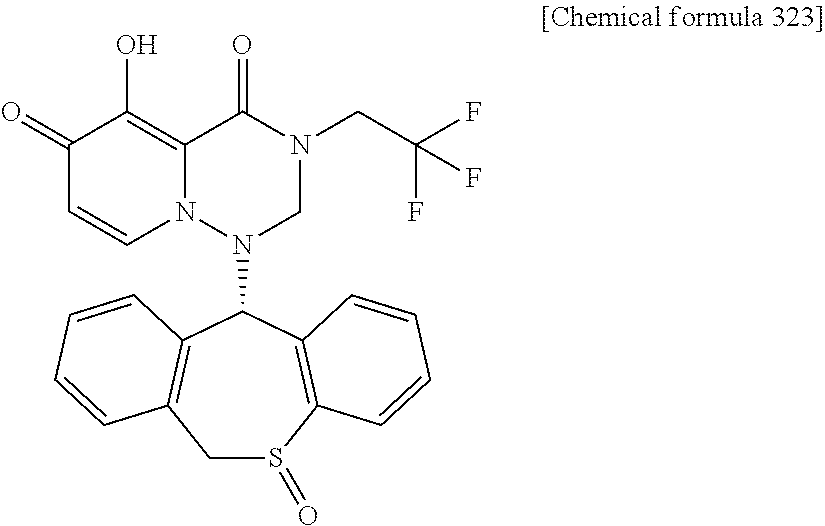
C1(=O)C=CN2C(=C1O)C(=O)N(CC(F)(F)F)CN2C1C2=C(CS(=O)C3=C1C=CC=C3)C=CC=C2
